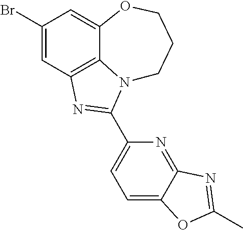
C1(Br)=CC2=C3C(=C1)OCCCN3C(C1=CC=C3C(=N1)N=C(C)O3)=N2
